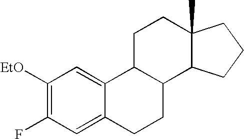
C1([EtO])=C(F)C=C2C(=C1)C1C(CC2)C2C(C)(CC1)CCC2
